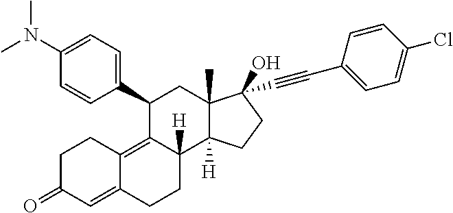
CN(C)C1=CC=C(C2C3=C4C(=CC(=O)CC4)CCC3([H])C3([H])C(C)(C2)C(O)(C#CC2=CC=C(Cl)C=C2)CC3)C=C1
